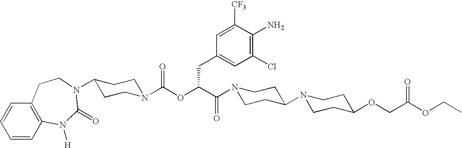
C1=CC2=C(C=C1)CCN(C1CCN(C(OC(C(N3CCC(N4CCC(OCC(OCC)=O)CC4)CC3)=O)CC3=CC(Cl)=C(N)C([CF3])=C3)=O)CC1)C(=O)N2[H]
